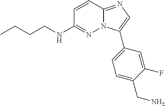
C1(NCCCC)=NN2C(=NC=C2C2=CC=C(CN)C(F)=C2)C=C1
